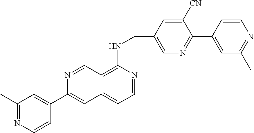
C12=C(NCC3=CN=C(C4=CC(C)=NC=C4)C([CN])=C3)N=CC=C1C=C(C1=CC(C)=NC=C1)N=C2
